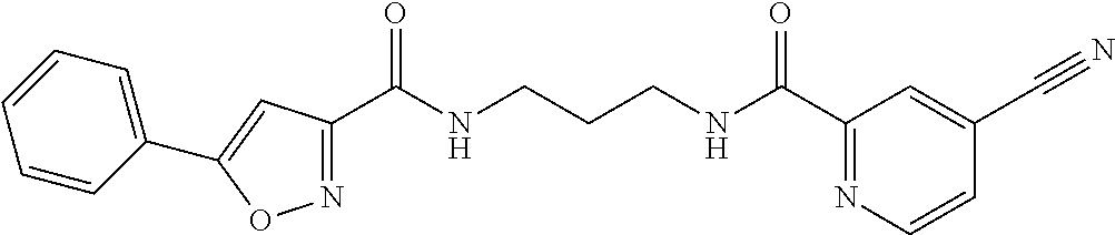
C1(C(NCCCNC(C2=NC=CC(C#N)=C2)=O)=O)=NOC(C2=CC=CC=C2)=C1
